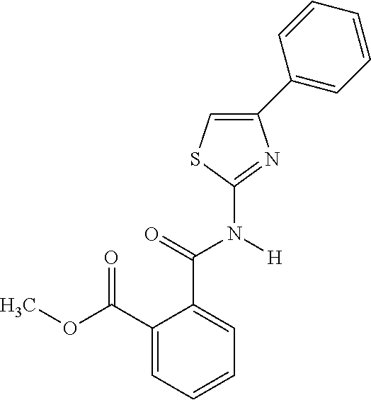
C1=C(C(OC)=O)C(C(=O)N([H])C2=NC(C3=CC=CC=C3)=CS2)=CC=C1
